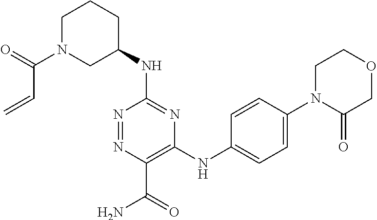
C1(NC2CCCN(C(C=C)=O)C2)=NC(NC2=CC=C(N3C(=O)COCC3)C=C2)=C(C(=O)N)N=N1
